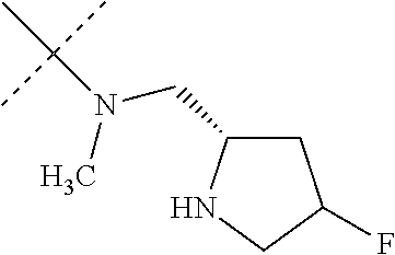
C(N(C)C(C)(C)C)C1CC(F)CN1
